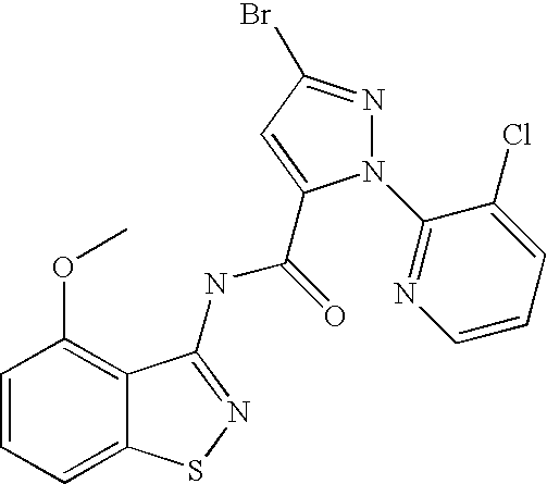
C1=CC=C2C(=C1OC)C(NC(C1=CC(Br)=NN1C1=NC=CC=C1Cl)=O)=NS2
